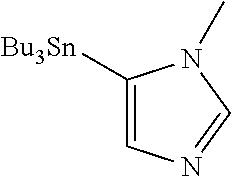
C1=C([Bu3Sn])N(C)C=N1
